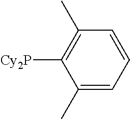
C1(C)=CC=CC(C)=C1[Cy2P]
